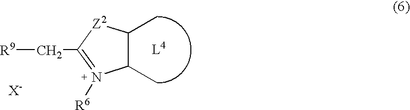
C(C1=N([R6])C(C)C(C)[Z2]1)[R9].[X-]
